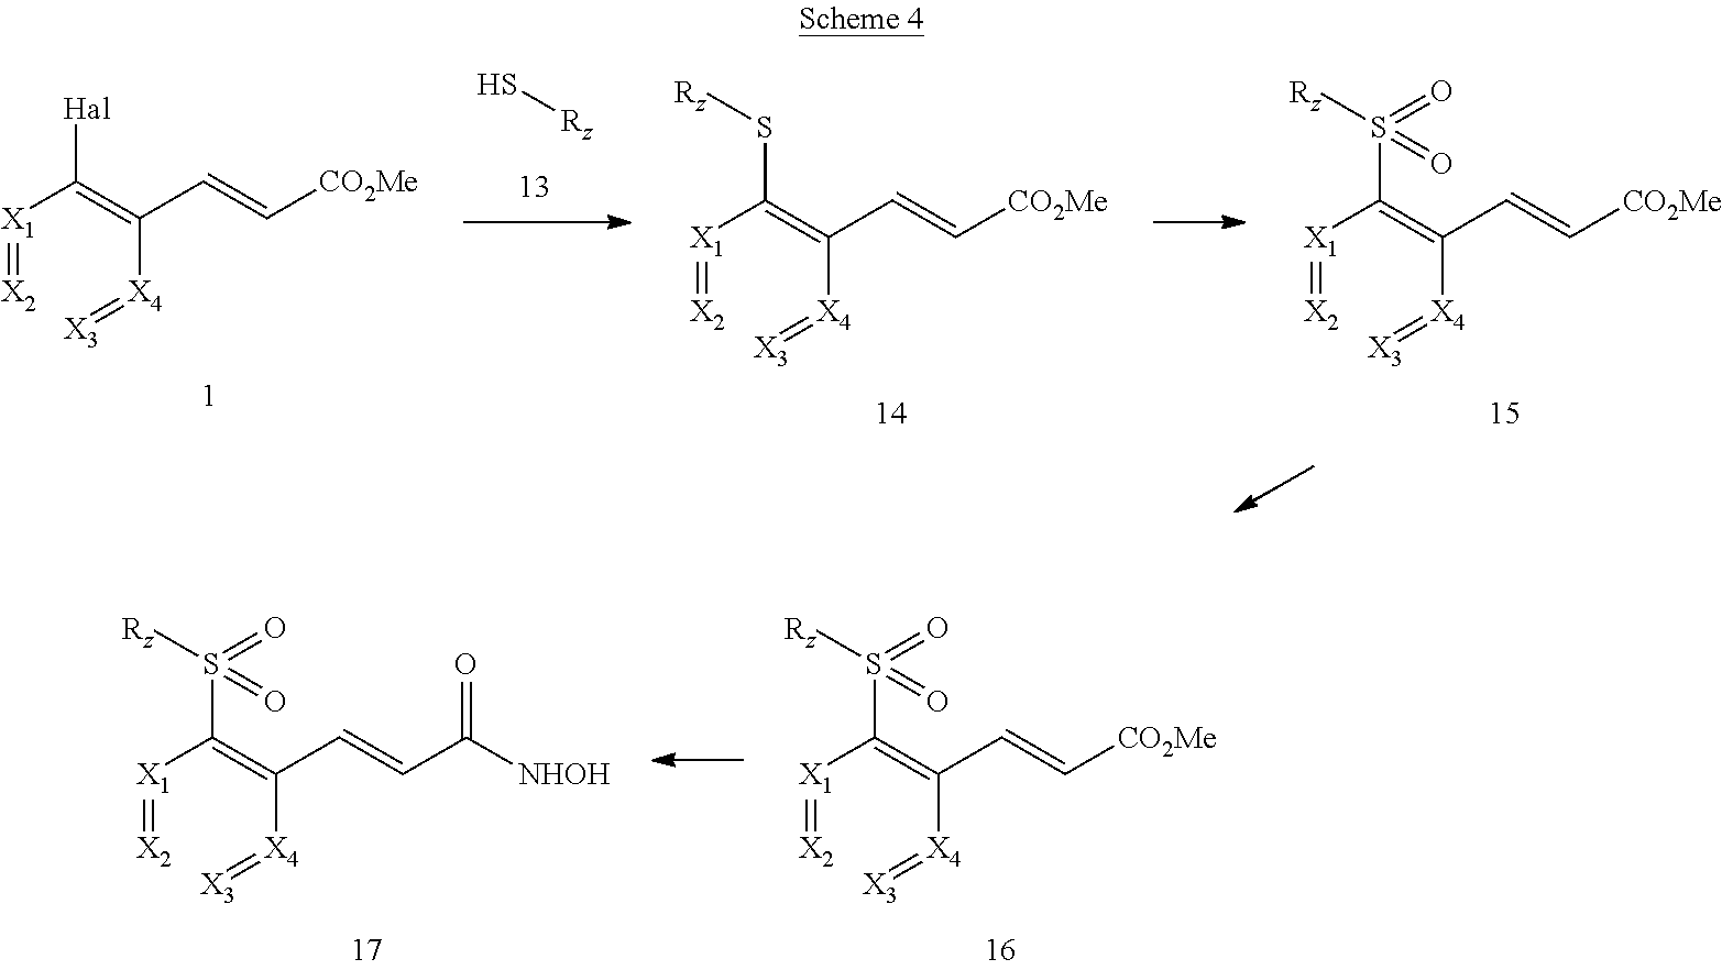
[X1](=[X2])C(=C([X4]=[X3])C=C[CO2Me])[Hal].S[Rz].[X1](=[X2])C(=C([X4]=[X3])C=C[CO2Me])S[Rz].[X1](=[X2])C(=C([X4]=[X3])C=C[CO2Me])S([Rz])(=O)=O.[X1](=[X2])C(=C([X4]=[X3])C=C[CO2Me])S([Rz])(=O)=O.[X1](=[X2])C(=C([X4]=[X3])C=CC([NHOH])=O)S([Rz])(=O)=O
